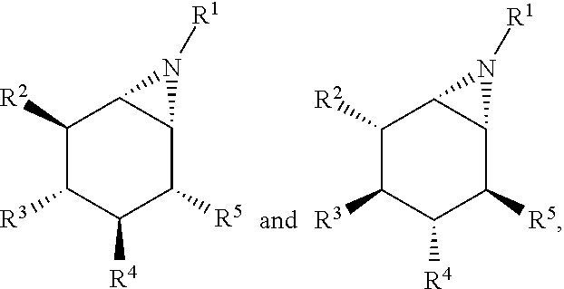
C1([R2])C([R3])C([R4])C([R5])C2C1N2[R1].C1([R2])C([R3])C([R4])C([R5])C2C1N2[R1]
